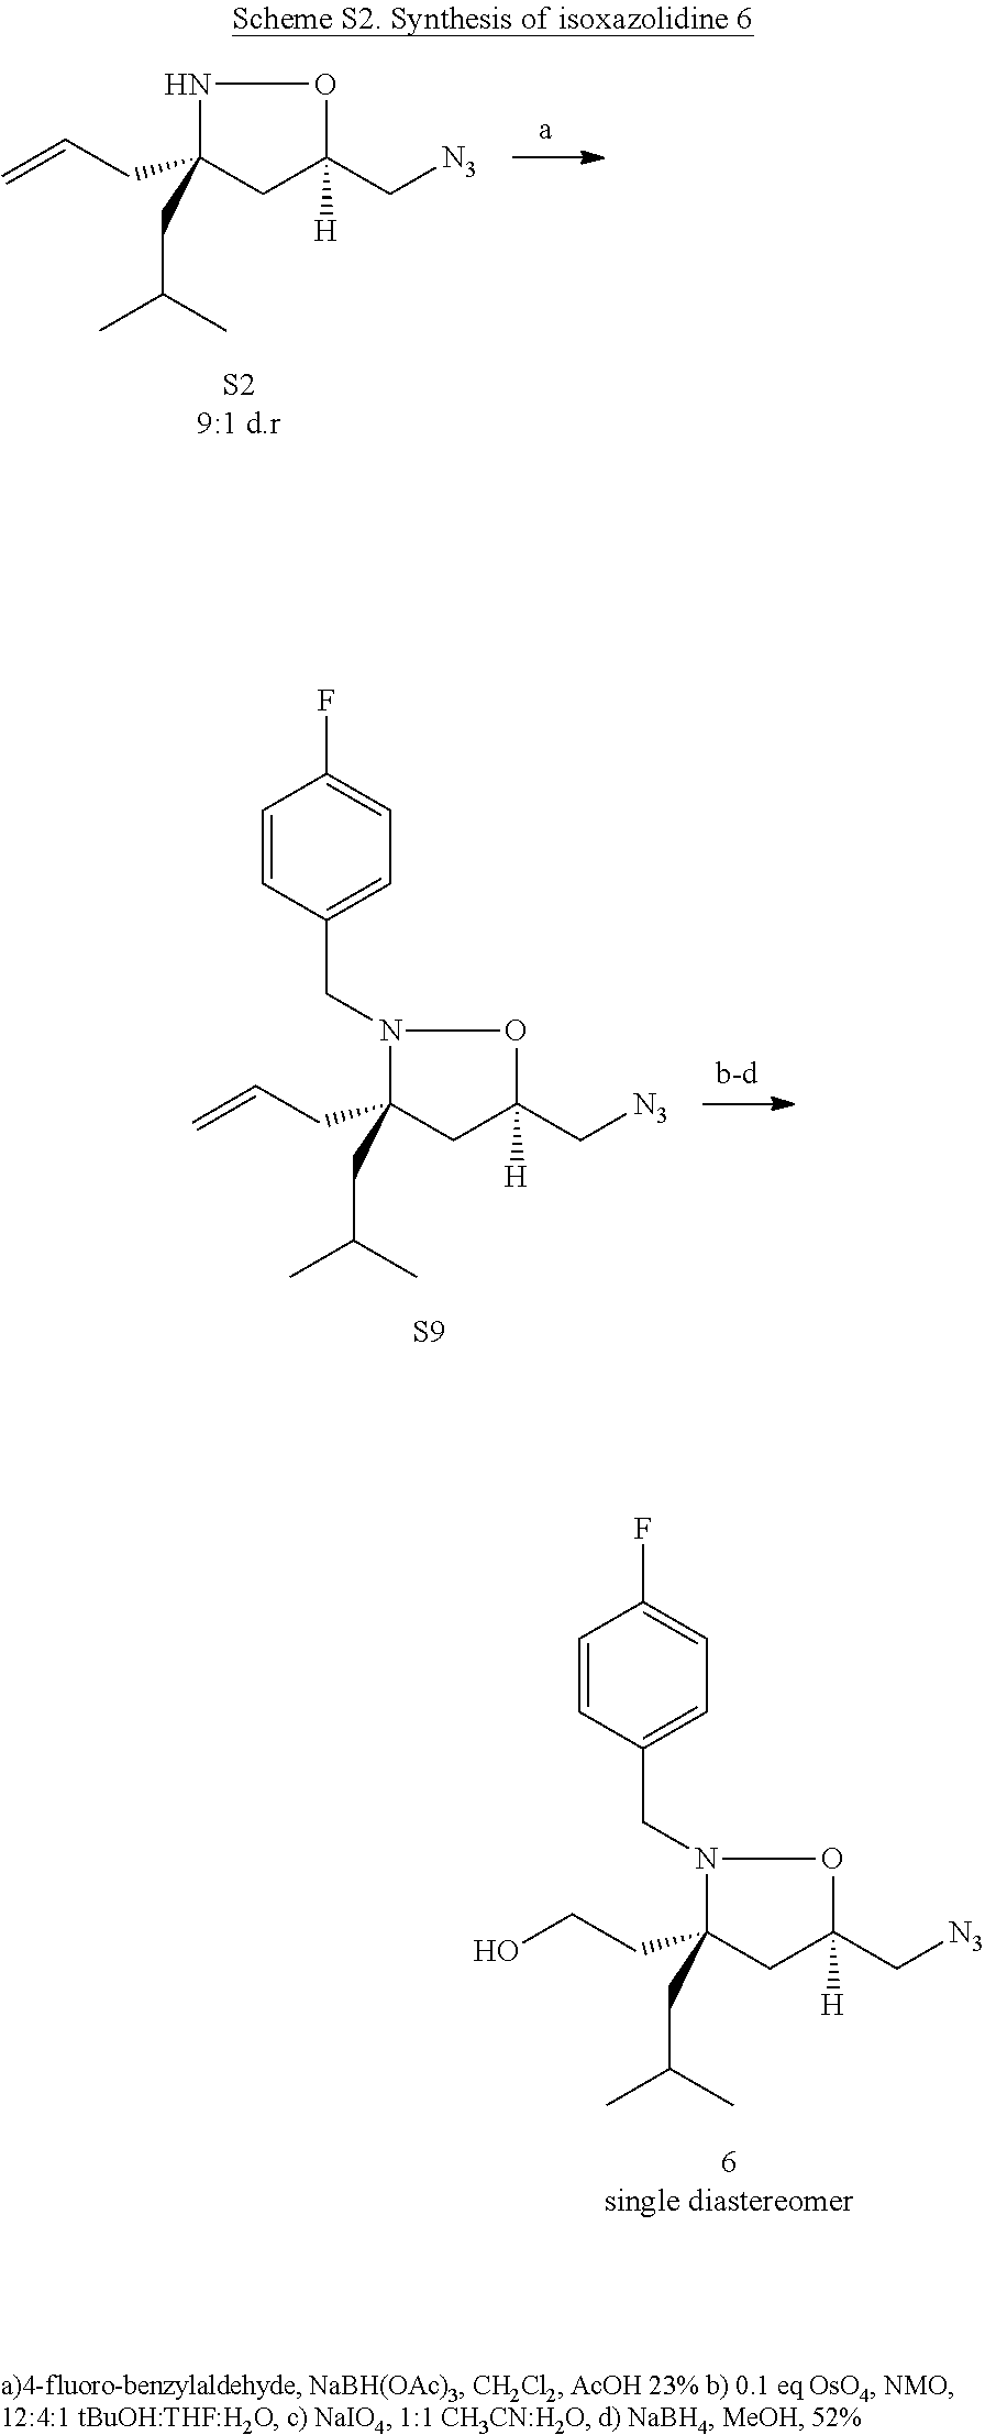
N1C(CC=C)(CC(C)C)CC([H])(C[N3])O1.N1(CC2=CC=C(F)C=C2)C(CC=C)(CC(C)C)CC([H])(C[N3])O1.[S9].N1(CC2=CC=C(F)C=C2)C(CCO)(CC(C)C)CC([H])(C[N3])O1.[6single diastereomer]
